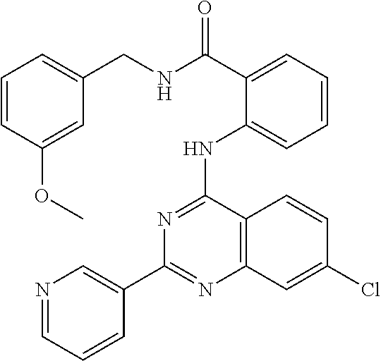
C1(C2=CN=CC=C2)=NC2=C(C(NC3=CC=CC=C3C(NCC3=CC=CC(OC)=C3)=O)=N1)C=CC(Cl)=C2
